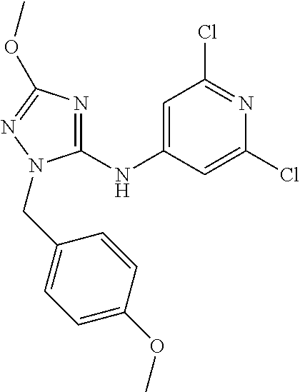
C1(NC2=CC(Cl)=NC(Cl)=C2)=NC(OC)=NN1CC1=CC=C(OC)C=C1
